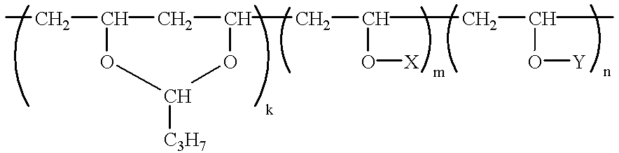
CCC1OC([C3H7])OC(CC(O[X])CC(O[Y])C)C1
